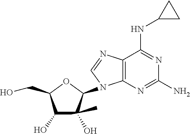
C12=C(N=C(N)N=C1NC1CC1)N(C1OC(CO)C(O)C1(C)O)C=N2
